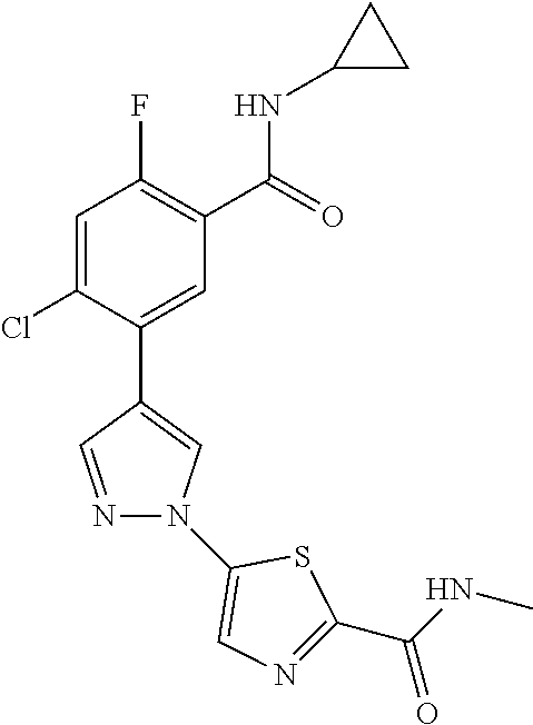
C1=C(Cl)C(C2=CN(C3=CN=C(C(NC)=O)S3)N=C2)=CC(C(=O)NC2CC2)=C1F
